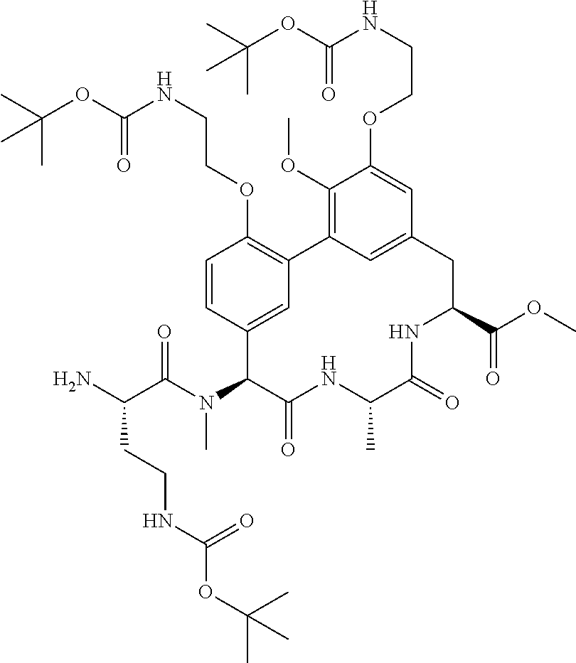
C(C(N(C)C1C(=O)NC(C)C(=O)NC(C(=O)OC)CC2=CC(=C(OC)C(OCCNC(OC(C)(C)C)=O)=C2)C2=C(OCCNC(=O)OC(C)(C)C)C=CC1=C2)=O)(N)CCNC(=O)OC(C)(C)C
